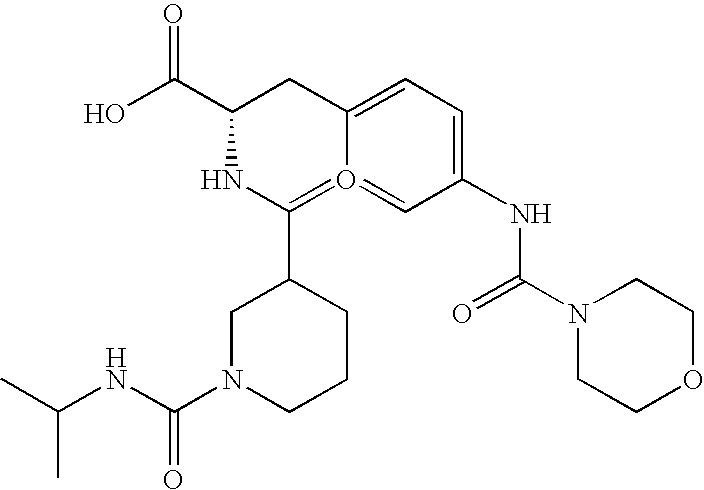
CC(NC(N1CCCC(C2=O3=CC(NC(N4CCOCC4)=O)=CC=C3CC(C(O)=O)N2)C1)=O)C
